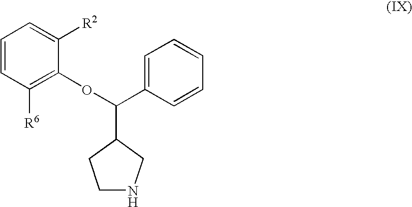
C1=CC([R6])=C(OC(C2CCNC2)C2=CC=CC=C2)C([R2])=C1
